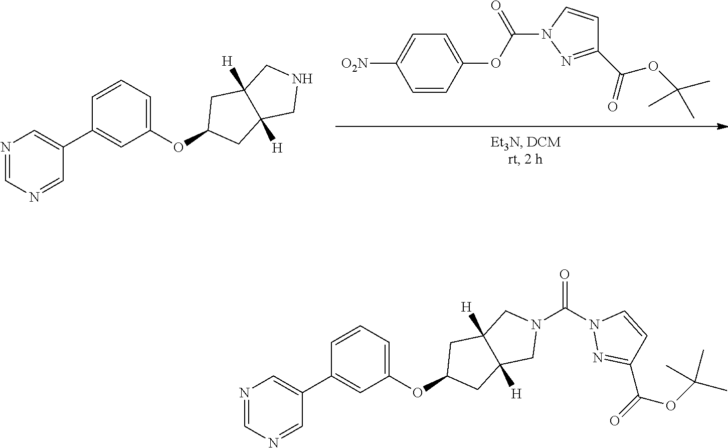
C1=CC(OC(N2N=C(C(OC(C)(C)C)=O)C=C2)=O)=CC=C1[O2N].N1CC2([H])C([H])(C1)CC(OC1=CC=CC(C3=CN=CN=C3)=C1)C2.N1(C(=O)N2N=C(C(OC(C)(C)C)=O)C=C2)CC2([H])C([H])(C1)CC(OC1=CC=CC(C3=CN=CN=C3)=C1)C2
